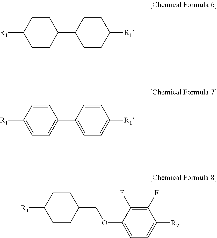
C1CC([R1])CCC1C1CCC([R1])CC1.C1=CC([R1])=CC=C1C1=CC=C([R1])C=C1.C(C1CCC([R1])CC1)OC1=CC=C([R2])C(F)=C1F
